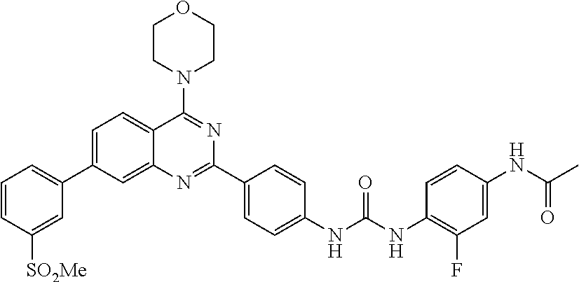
C1=CC([SO2Me])=CC(C2=CC=C3C(=C2)N=C(C2=CC=C(NC(NC4=C(F)C=C(NC(C)=O)C=C4)=O)C=C2)N=C3N2CCOCC2)=C1
